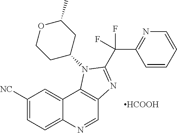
[HCOOH].C1([NC])=CC=C2C(=C1)C1=C(C=N2)N=C(C(C2=NC=CC=C2)(F)F)N1C1CC(C)OCC1
